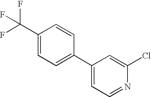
C1=CC(C2=CC=NC(Cl)=C2)=CC=C1C(F)(F)F
